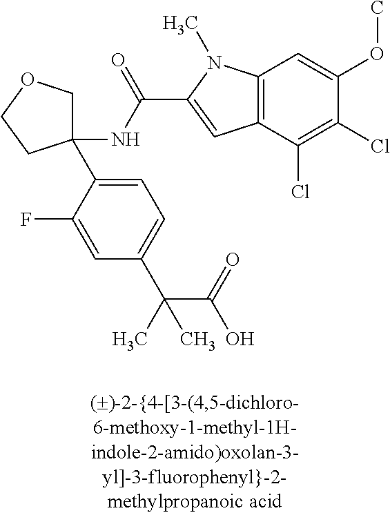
C1(NC(=O)C2=CC3=C(N2C)C=C(OC)C(Cl)=C3Cl)(C2=CC=C(C(C(=O)O)(C)C)C=C2F)COCC1
